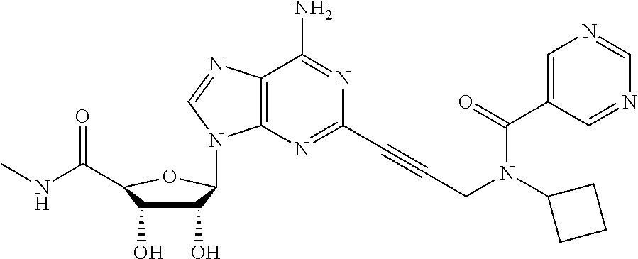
C1(O)C(O)C(C(NC)=O)OC1N1C2=C(C(N)=NC(C#CCN(C(=O)C3=CN=CN=C3)C3CCC3)=N2)N=C1
